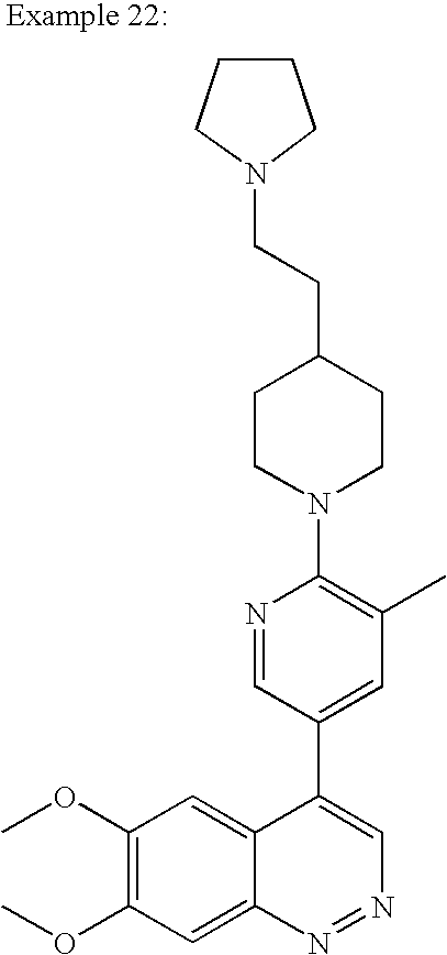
N1=CC(C2=CN=NC3=CC(OC)=C(OC)C=C23)=CC(C)=C1N1CCC(CCN2CCCC2)CC1
